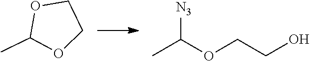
O1CCOC1C.CC(OCCO)[N3]
